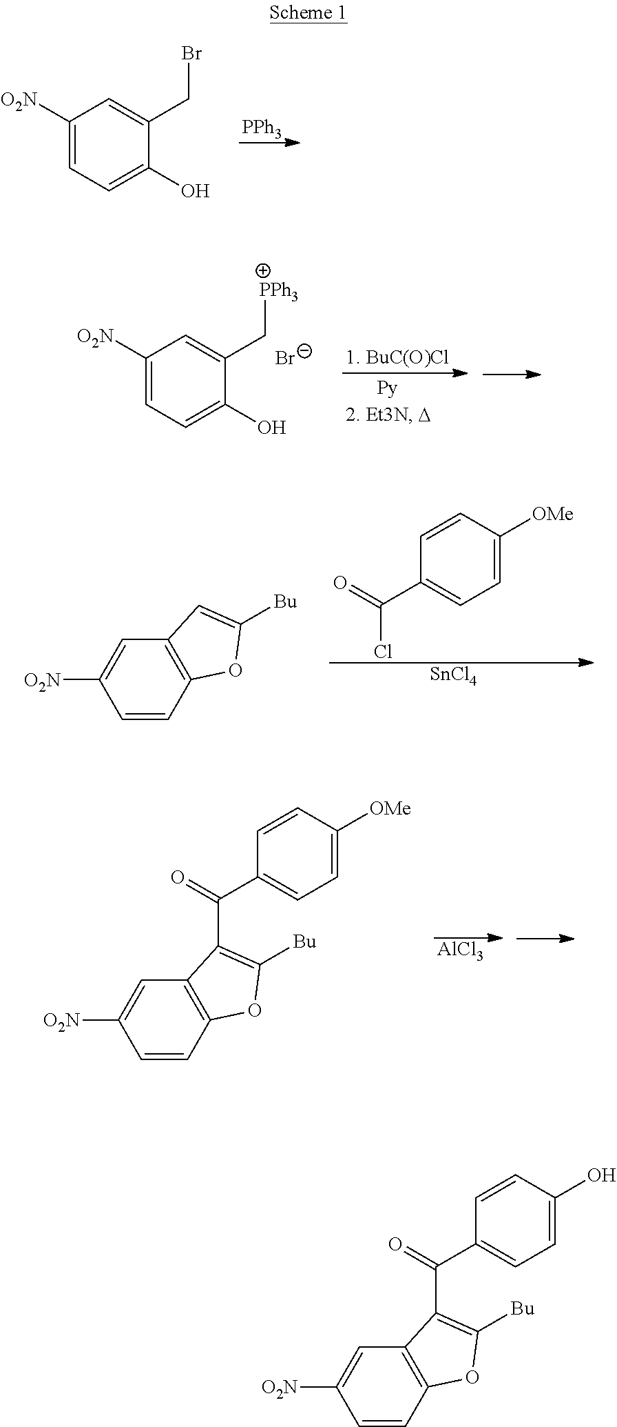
[PPh3].C1([O2N])=CC=C(O)C(CBr)=C1.C1([O2N])=CC=C(O)C(C[PPh3])=C1.[Br-].C1=CC([OMe])=CC=C1C(Cl)=O.[SnCl4].C1=CC2=C(C=C1[O2N])C=C([Bu])O2.C1=CC2=C(C=C1[O2N])C(C(=O)C1=CC=C([OMe])C=C1)=C([Bu])O2.[AlCl3].C1=CC2=C(C=C1[O2N])C(C(=O)C1=CC=C(O)C=C1)=C([Bu])O2
